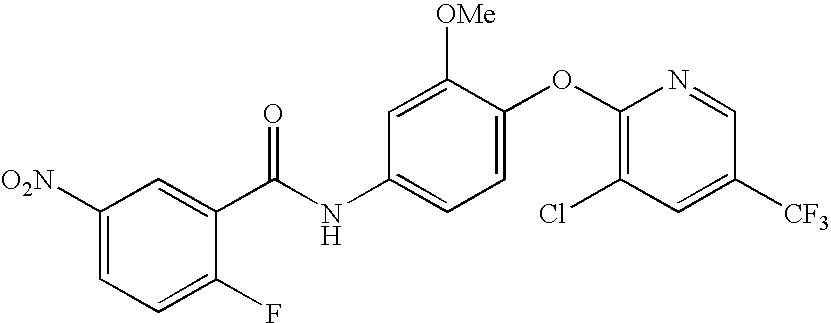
C1([O2N])=CC=C(F)C(C(NC2=CC=C(OC3=C(Cl)C=C([CF3])C=N3)C([OMe])=C2)=O)=C1
